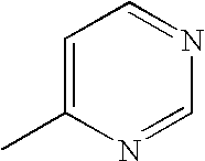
C1=C(C)N=CN=C1
